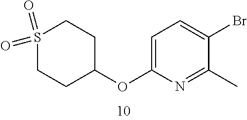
C1=C(OC2CCS(=O)(=O)CC2)N=C(C)C(Br)=C1
